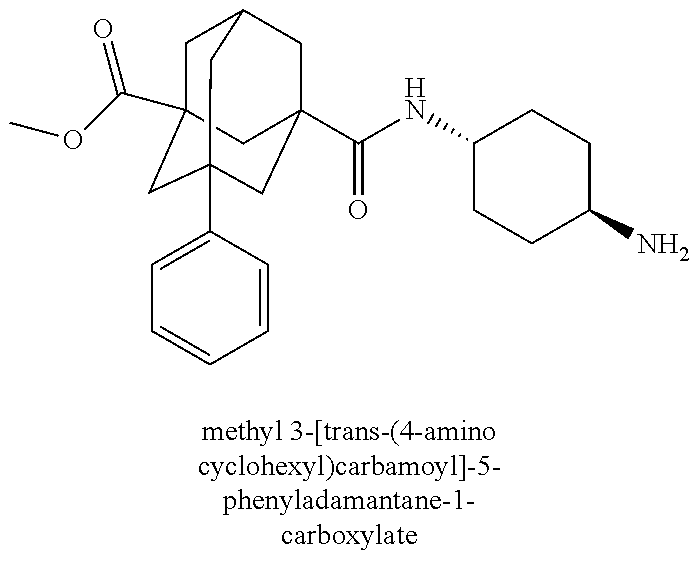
C1C2(C(=O)OC)CC3(C4=CC=CC=C4)CC(C(=O)NC4CCC(N)CC4)(CC1C3)C2
